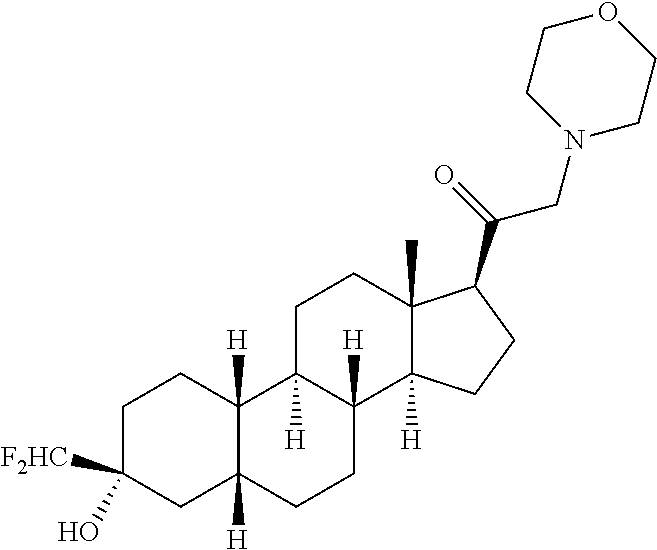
C1C(O)([F2HC])CC2([H])C([H])(C1)C1([H])C([H])(CC2)C2([H])C(C)(CC1)C(C(=O)CN1CCOCC1)CC2
